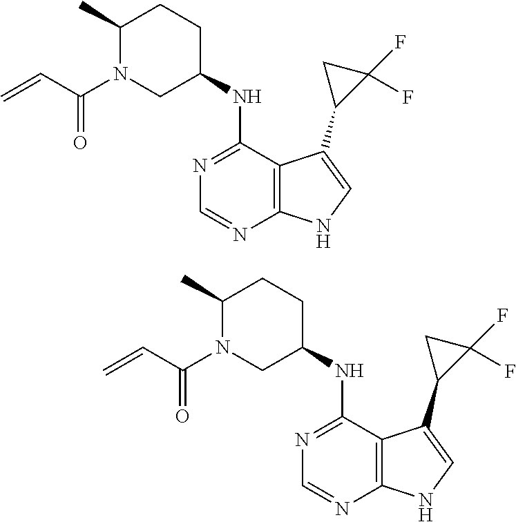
N1=C(NC2CCC(C)N(C(=O)C=C)C2)C2=C(N=C1)NC=C2C1CC1(F)F.N1=C(NC2CCC(C)N(C(=O)C=C)C2)C2=C(N=C1)NC=C2C1CC1(F)F
